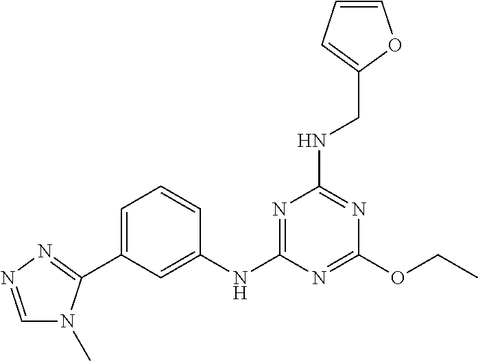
C1(OCC)=NC(NC2=CC(C3=NN=CN3C)=CC=C2)=NC(NCC2=CC=CO2)=N1
